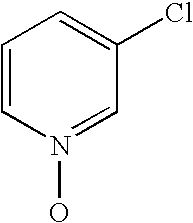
C1=CN(O)=CC(Cl)=C1
